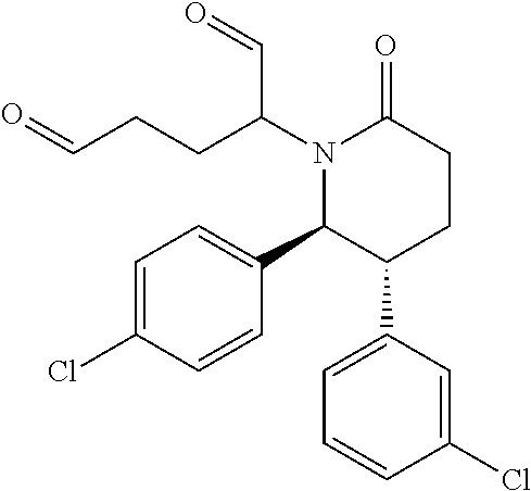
N1(C(C=O)CCC=O)C(C2=CC=C(Cl)C=C2)C(C2=CC=CC(Cl)=C2)CCC1=O
